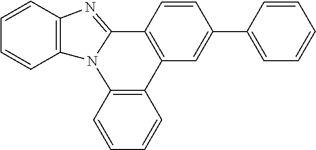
C1=CC2=C(C=C1)N1C(=NC3=C1C=CC=C3)C1=C2C=C(C2=CC=CC=C2)C=C1
